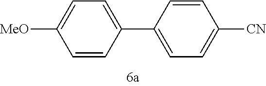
C1=C([OMe])C=CC(C2=CC=C([CN])C=C2)=C1
